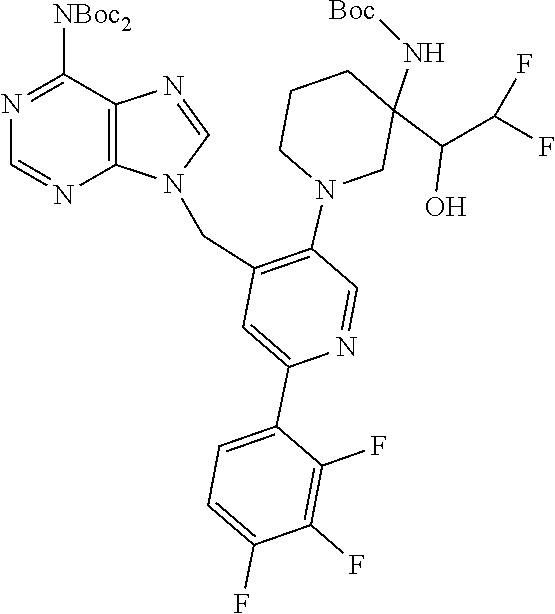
C1=NC2=C(C([NBoc2])=N1)N=CN2CC1=C(N2CC(N[Boc])(C(C(F)F)O)CCC2)C=NC(C2=CC=C(F)C(F)=C2F)=C1
